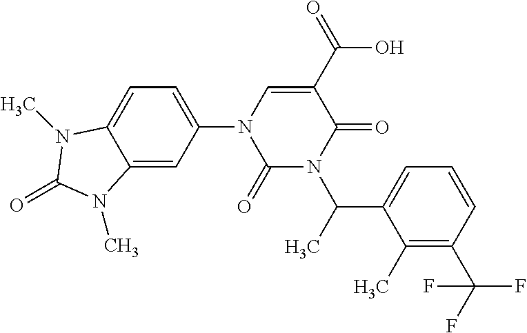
C1=C(N2C(=O)N(C(C3=CC=CC(C(F)(F)F)=C3C)C)C(=O)C(C(=O)O)=C2)C=C2C(=C1)N(C)C(=O)N2C
